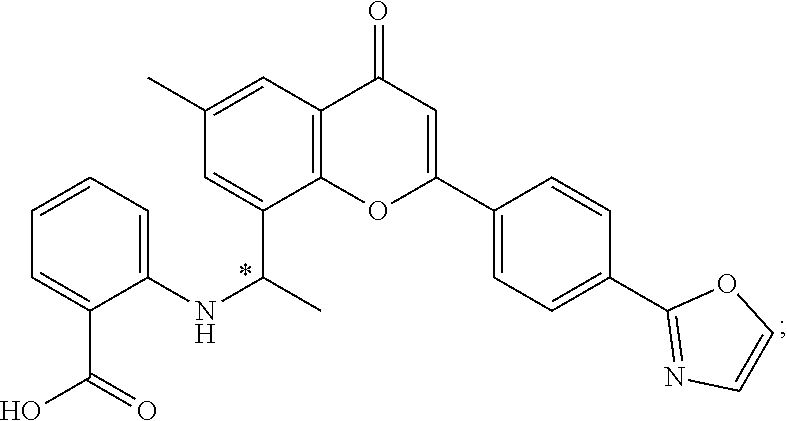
C1(C)=CC2=C(C(C(C)NC3=CC=CC=C3C(=O)O)=C1)OC(C1=CC=C(C3=NC=CO3)C=C1)=CC2=O
